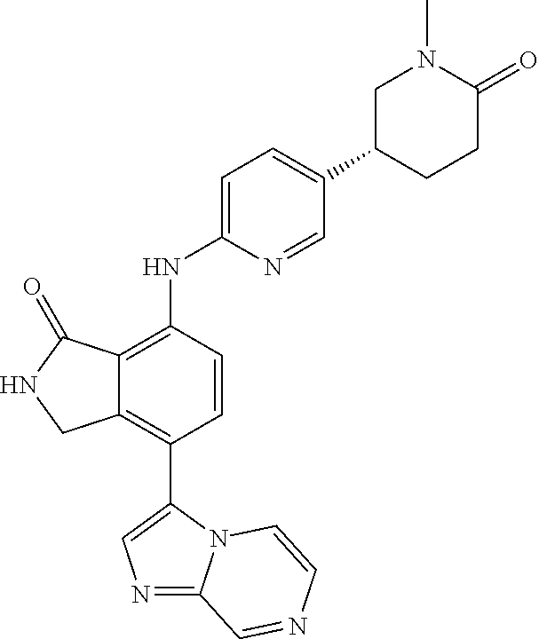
N1=C2N(C(C3=C4C(=C(NC5=CC=C(C6CCC(=O)N(C)C6)C=N5)C=C3)C(=O)NC4)=C1)C=CN=C2
